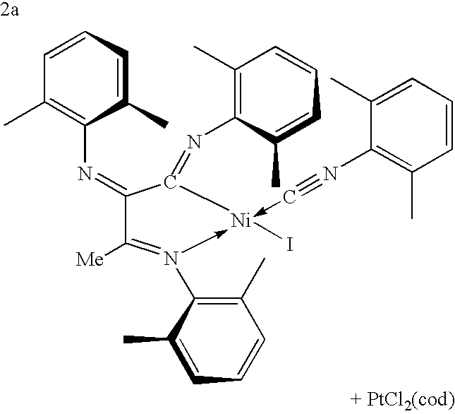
C1(=NC2=C(C)C=CC=C2C)C([Me])=N(C2=C(C)C=CC=C2C)->[Ni](I)(-C#NC2=C(C)C=CC=C2C)C1=NC1=C(C)C=CC=C1C
